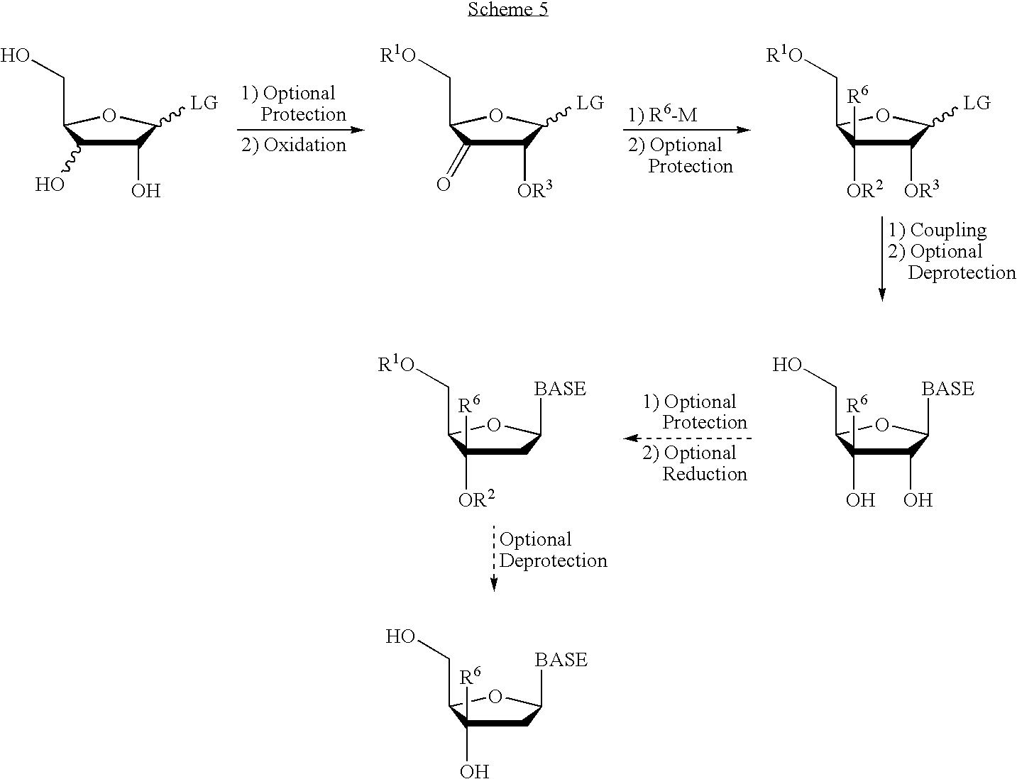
C1(O)C(O)C(CO)OC1[LG].C1([OR3])C(=O)C(C[R1O])OC1[LG].C1([OR3])C([OR2])([R6])C(C[R1O])OC1[LG].C1(O)C(O)([R6])C(CO)OC1[BASE].C1C([OR2])([R6])C(C[R1O])OC1[BASE].C1C(O)([R6])C(CO)OC1[BASE]
